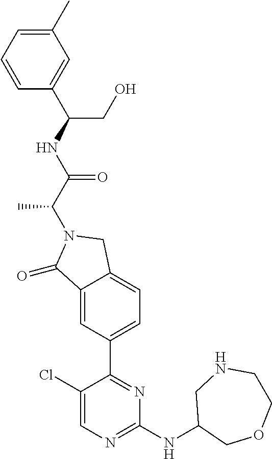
C1(=O)C2=CC(C3=NC(NC4COCCNC4)=NC=C3Cl)=CC=C2CN1C(C(NC(CO)C1=CC(C)=CC=C1)=O)C
